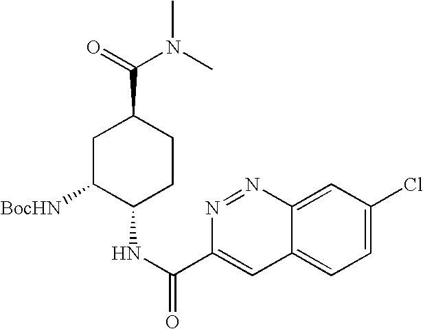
C1C([BocHN])C(NC(C2=CC3=CC=C(Cl)C=C3N=N2)=O)CCC1C(=O)N(C)C
